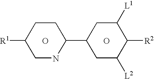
C1NC(C2CC([L2])C([R2])C([L1])C2)CCC1[R1].O.O
